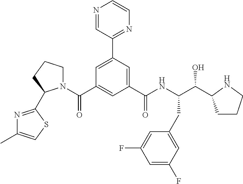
C1=C(C2=NC=CN=C2)C=C(C(NC(C(O)C2CCCN2)CC2=CC(F)=CC(F)=C2)=O)C=C1C(=O)N1CCCC1C1=NC(C)=CS1
